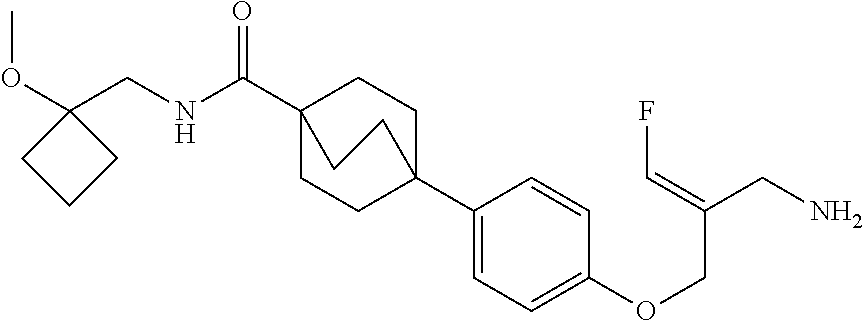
C1(C23CCC(C(NCC4(OC)CCC4)=O)(CC2)CC3)=CC=C(OCC(CN)=CF)C=C1
